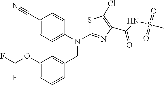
C1(C#N)=CC=C(N(C2=NC(C(NS(C)(=O)=O)=O)=C(Cl)S2)CC2=CC(OC(F)F)=CC=C2)C=C1
